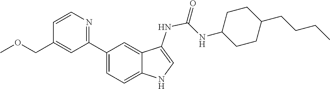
C1C(CCCC)CCC(NC(=O)NC2=CNC3=CC=C(C4=NC=CC(COC)=C4)C=C23)C1
